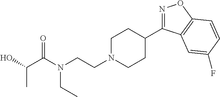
N1=C(C2CCN(CCN(C(C(O)C)=O)CC)CC2)C2=C(O1)C=CC(F)=C2
